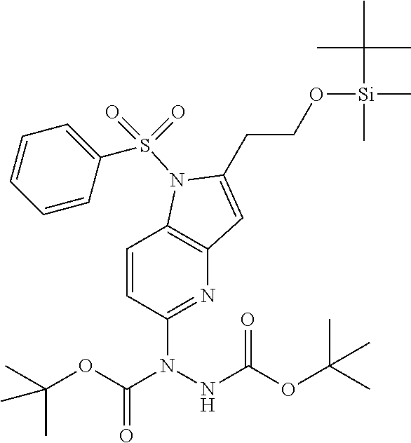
C1(S(=O)(=O)N2C3=C(N=C(N(NC(OC(C)(C)C)=O)C(OC(C)(C)C)=O)C=C3)C=C2CCO[Si](C)(C(C)(C)C)C)=CC=CC=C1
